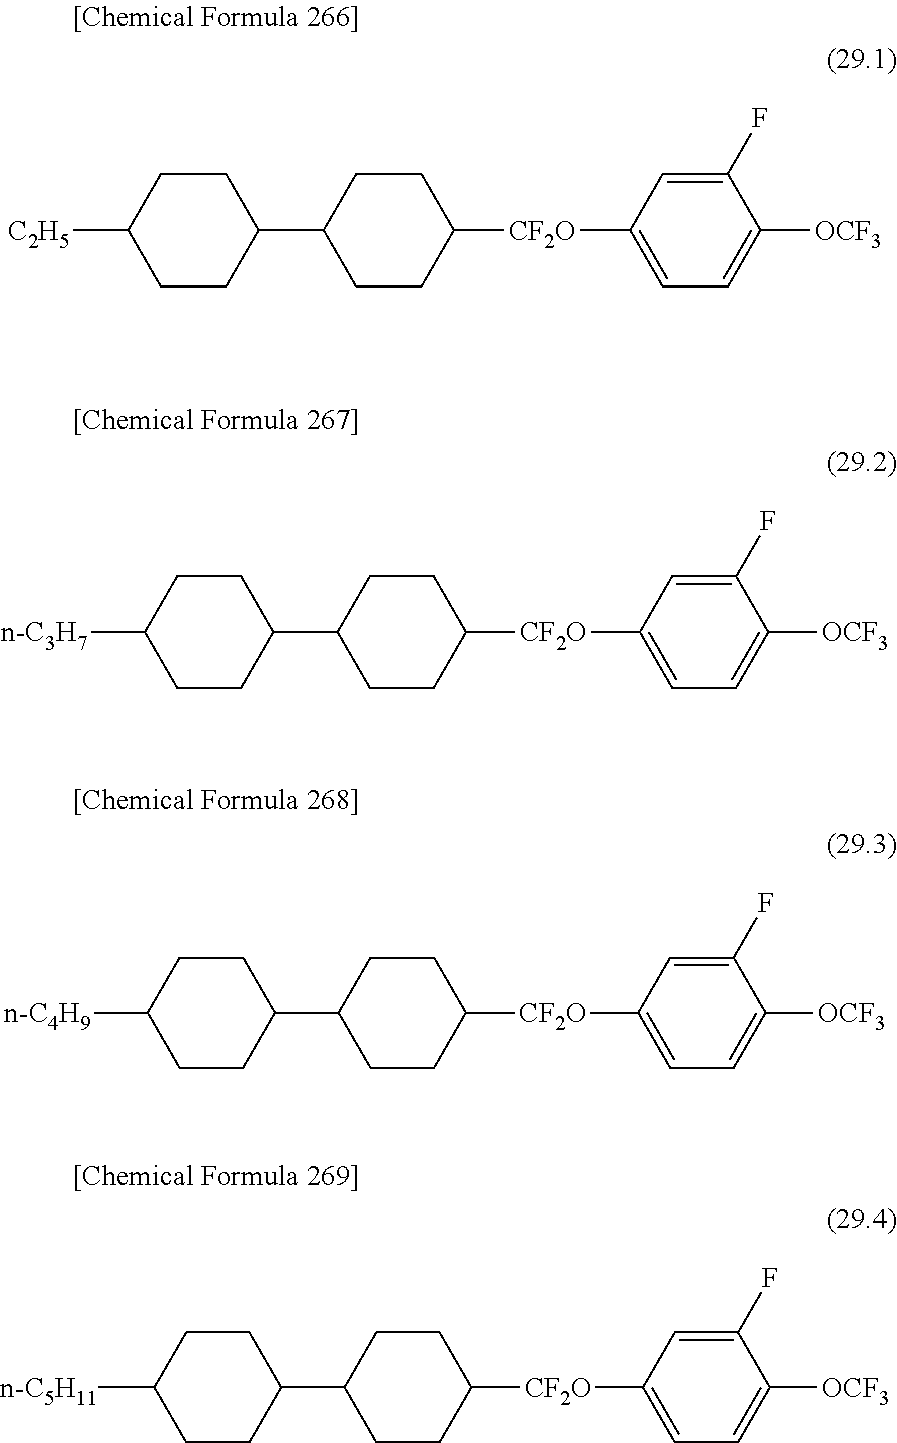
C1C([C2H5])CCC(C2CCC([CF2O]C3=CC=C([OCF3])C(F)=C3)CC2)C1.C1C([n-C3H7])CCC(C2CCC([CF2O]C3=CC=C([OCF3])C(F)=C3)CC2)C1.C1C([n-C4H9])CCC(C2CCC([CF2O]C3=CC=C([OCF3])C(F)=C3)CC2)C1.C1C([n-C5H11])CCC(C2CCC([CF2O]C3=CC=C([OCF3])C(F)=C3)CC2)C1
